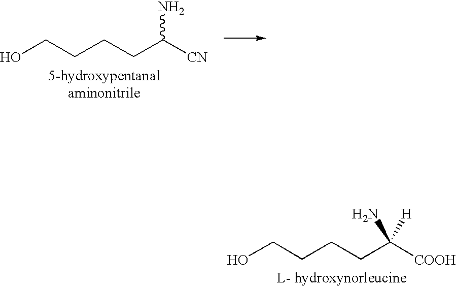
OCCCCC([CN])N.OCCCCC([COOH])([H])N
